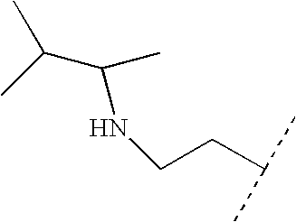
C(C)(C(NCCC(C)C)C)C
